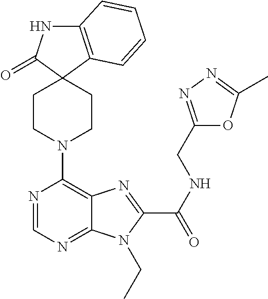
C12=C(C=CC=C1)C1(C(=O)N2)CCN(C2=C3C(=NC=N2)N(CC)C(C(NCC2=NN=C(C)O2)=O)=N3)CC1
